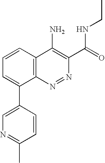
C1=CC2=C(C(C3=CN=C(C)C=C3)=C1)N=NC(C(=O)NCC)=C2N
